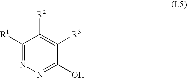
C1([R1])=NN=C(O)C([R3])=C1[R2]
